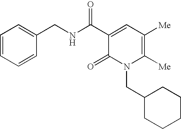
C1=CC=CC(CNC(C2=CC([Me])=C([Me])N(CC3CCCCC3)C2=O)=O)=C1
